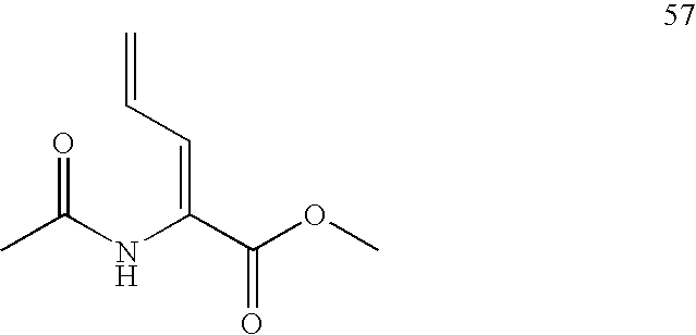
CC(NC(C(OC)=O)=CC=C)=O
